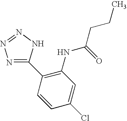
C1(C2=C(NC(CCC)=O)C=C(Cl)C=C2)=NN=NN1
